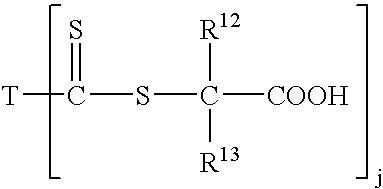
C(SC([COOH])([R12])[R13])([T])=S
